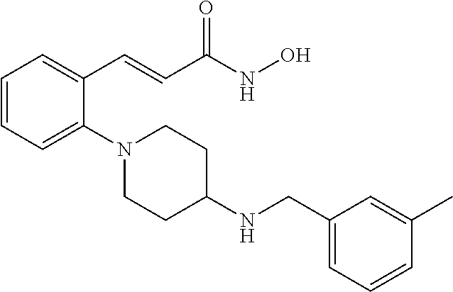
C1=CC=C(N2CCC(NCC3=CC=CC(C)=C3)CC2)C(C=CC(NO)=O)=C1
